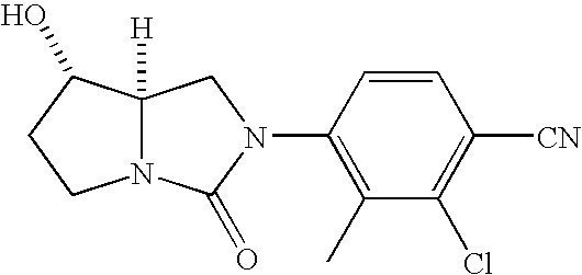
C12([H])N(C(=O)N(C3=C(C)C(Cl)=C([CN])C=C3)C1)CCC2O
